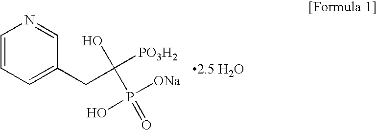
C1=CC=C(CC([PO3H2])(O)P(=O)([ONa])O)C=N1
